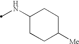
N(C1CCC([Me])CC1)C
